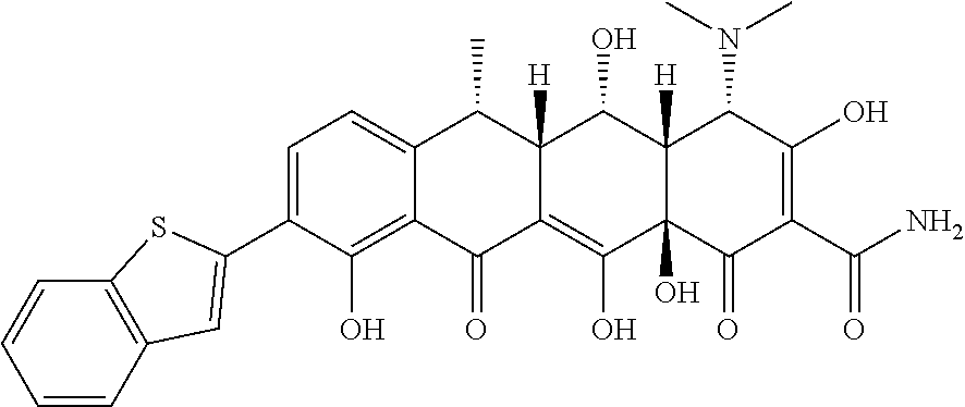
C1=C(C2=CC3=C(C=CC=C3)S2)C(O)=C2C(=C1)C(C)C1([H])C(=C(O)C3(O)C([H])(C1O)C(N(C)C)C(O)=C(C(N)=O)C3=O)C2=O
